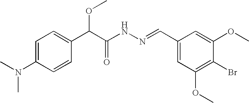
C1=C(N(C)C)C=CC(C(C(NN=CC2=CC(OC)=C(Br)C(OC)=C2)=O)OC)=C1
